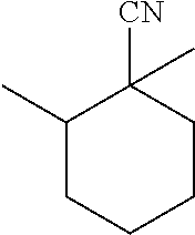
C1(C)CCCCC1([CN])C
